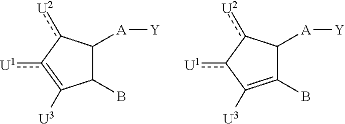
C1(B)C([A][Y])c([U2])-c([U1])=C1[U3].C1(B)=C([U3])c([U1])-c([U2])C1[A][Y]
